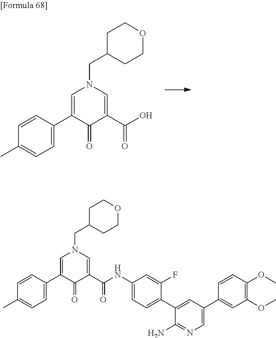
OC(C1=CN(CC2CCOCC2)C=C(C2=CC=C(C)C=C2)C1=O)=O.C1(C2=CC(OC)=C(OC)C=C2)=CN=C(N)C(C2=CC=C(NC(C3=CN(CC4CCOCC4)C=C(C4=CC=C(C)C=C4)C3=O)=O)C=C2F)=C1
